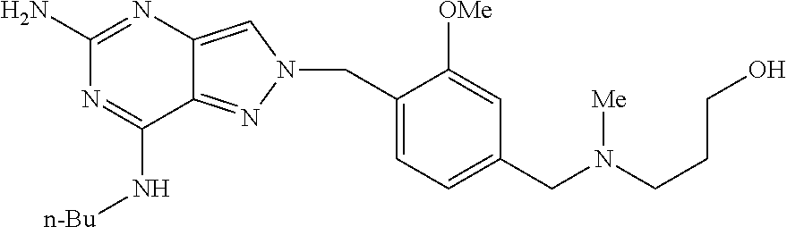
N1=C(N)N=C(N[n-Bu])C2=NN(CC3=CC=C(CN(CCCO)[Me])C=C3[OMe])C=C12
